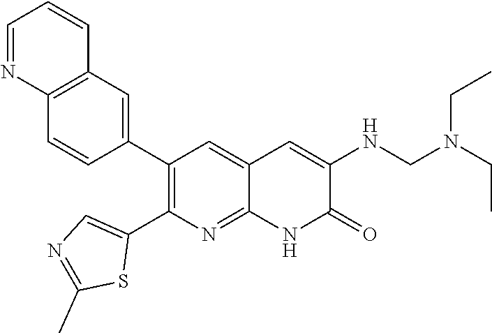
C12=C(C=C(C3=C(C4=CN=C(C)S4)N=C4C(=C3)C=C(NCN(CC)CC)C(=O)N4)C=C1)C=CC=N2
